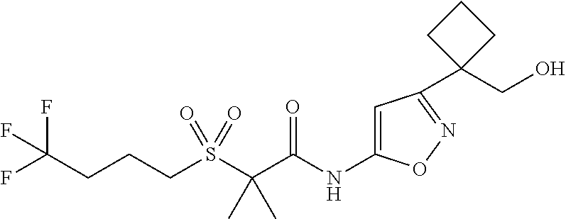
FC(CCCS(C(C(NC1=CC(C2(CO)CCC2)=NO1)=O)(C)C)(=O)=O)(F)F
